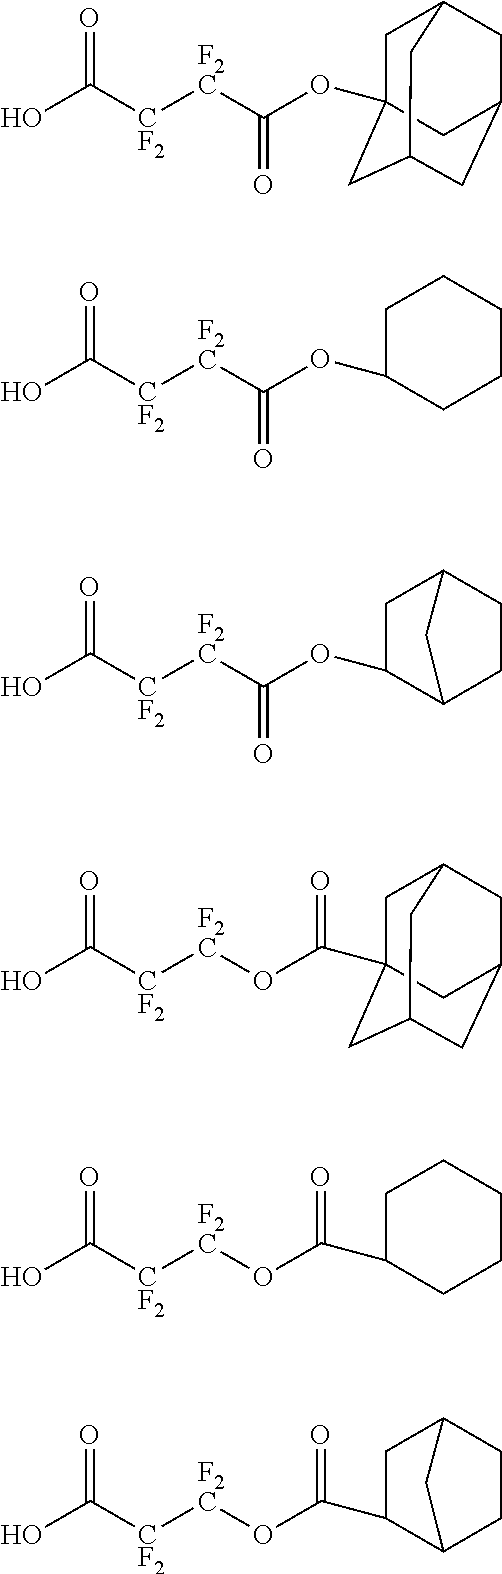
C1C2(OC(=O)[F2C][CF2]C(=O)O)CC3CC(CC1C3)C2.C1C(OC(=O)[F2C][CF2]C(=O)O)CCCC1.C1C(OC(=O)[F2C][CF2]C(=O)O)C2CCC1C2.C1C2(C(O[F2C][CF2]C(=O)O)=O)CC3CC(CC1C3)C2.C1C(C(O[F2C][CF2]C(=O)O)=O)CCCC1.C1C(C(O[F2C][CF2]C(=O)O)=O)C2CCC1C2
